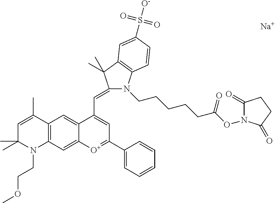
[Na].C12=C(C=C3C(=C1)C(C=C1N(CCCCCC(ON4C(=O)CCC4=O)=O)C4=C(C1(C)C)C=C(S([O-])(=O)=O)C=C4)=CC(C1=CC=CC=C1)=[O+]3)N(CCOC)C(C)(C)C=C2C
